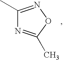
C1(C)=NOC(C)=N1
